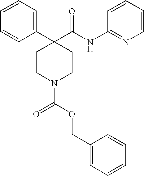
C1(C2(C(NC3=NC=CC=C3)=O)CCN(C(=O)OCC3=CC=CC=C3)CC2)=CC=CC=C1
